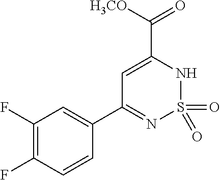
C1=C(C([H3CO])=O)NS(=O)(=O)N=C1C1=CC(F)=C(F)C=C1
